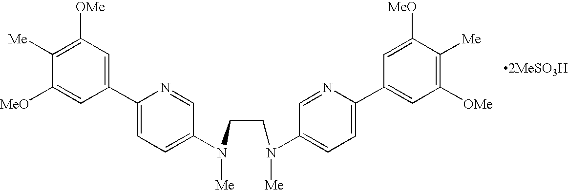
C1([Me])=C([OMe])C=C(C2=CC=C(N(CCN(C3=CC=C(C4=CC([OMe])=C([Me])C([MeO])=C4)N=C3)[Me])[Me])C=N2)C=C1[MeO]
